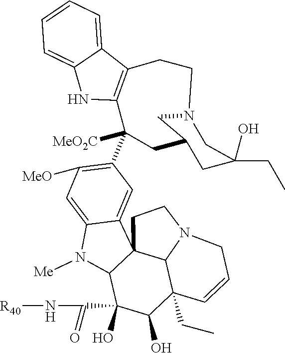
C1(C2([MeO2C])C3=C(C4=CC=CC=C4N3)CCN3CC(C2)CC(CC)(O)C3)=C([MeO])C=C2C(=C1)C13C(N2[Me])C(O)(C(N[R40])=O)C(O)C2(CC)C1N(CC3)CC=C2
